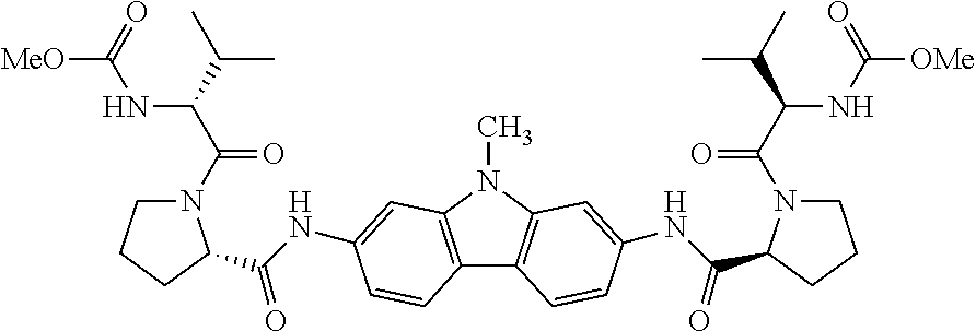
C12=C(N(C)C3=C1C=CC(NC(C1N(C(C(C(C)C)NC([OMe])=O)=O)CCC1)=O)=C3)C=C(NC(C1N(C(C(C(C)C)NC([MeO])=O)=O)CCC1)=O)C=C2
